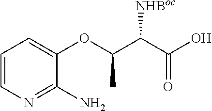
C1=CN=C(N)C(OC(C(C(O)=O)[NHBoc])C)=C1
